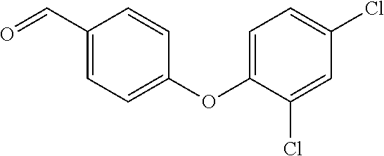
C1(C=O)=CC=C(OC2=CC=C(Cl)C=C2Cl)C=C1
